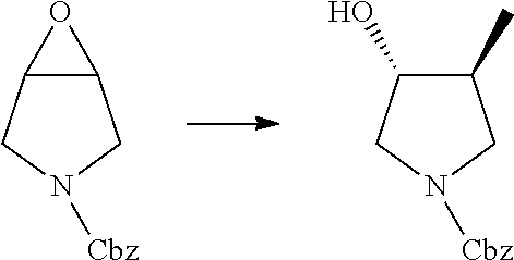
C12C(CN([Cbz])C1)O2.C1(C)C(O)CN([Cbz])C1
